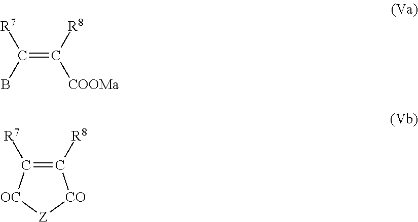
C(=C([R8])[COOMa])(B)[R7].C1([R8])=C([R7])[OC][Z][CO]1
